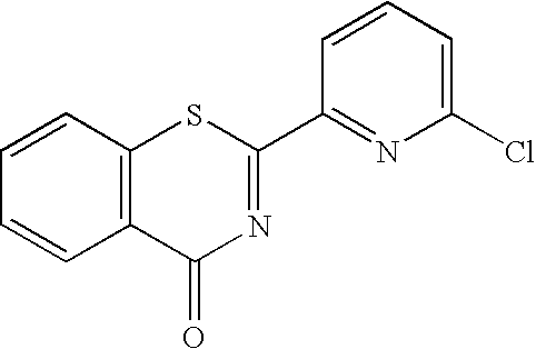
C1=CC=C(Cl)N=C1C1=NC(=O)C2=C(S1)C=CC=C2
